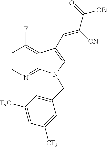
C1=CN=C2C(=C1F)C(C=C(C(=O)[OEt])[CN])=CN2CC1=CC([F3C])=CC([CF3])=C1
